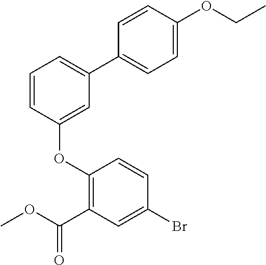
C1=CC(OC2=C(C(OC)=O)C=C(Br)C=C2)=CC(C2=CC=C(OCC)C=C2)=C1
